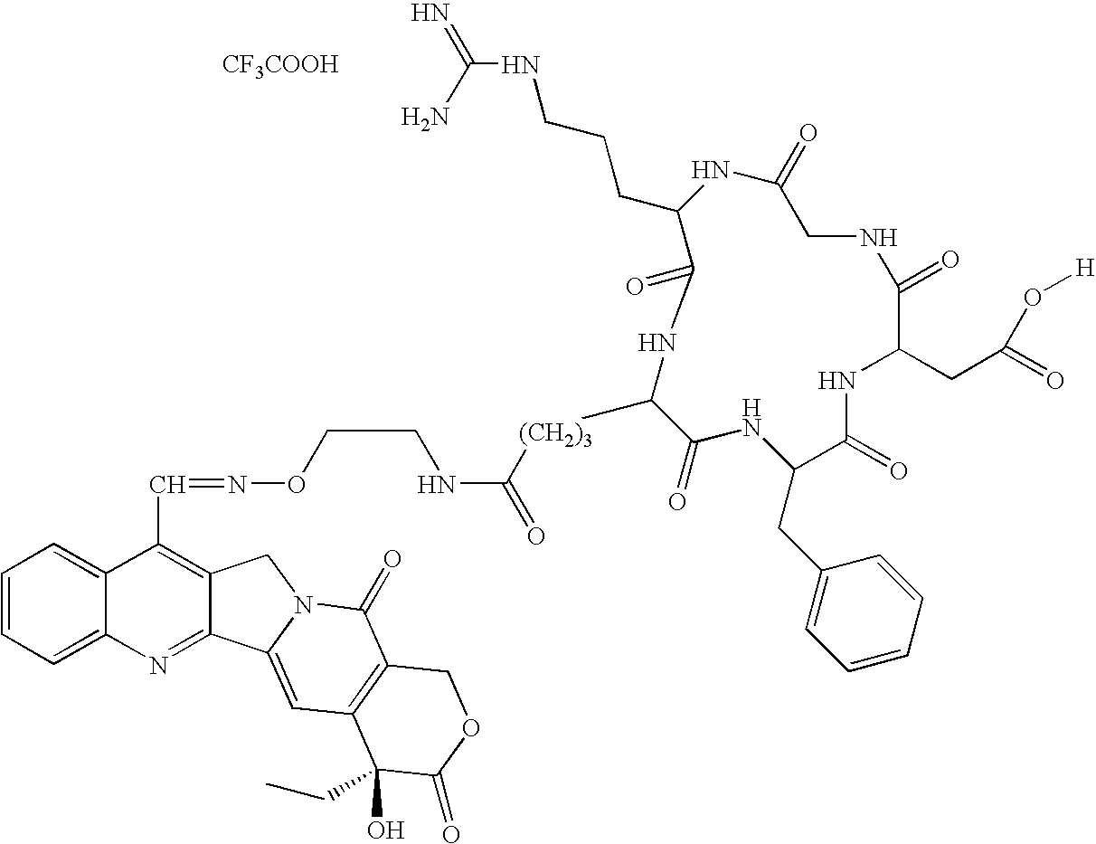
C1=CC=C2C(=C1)C(C=NOCCNC(=O)[(CH2)3]C1C(=O)NC(CC3=CC=CC=C3)C(=O)NC(CC(=O)O[H])C(=O)NCC(=O)NC(CCCNC(=N)N)C(=O)N1)=C1C(=N2)C2=CC3=C(C(=O)N2C1)COC(=O)C3(O)CC.[CF3COOH]
